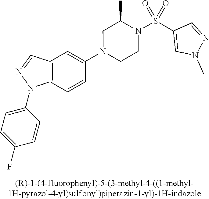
N1(C2=CC3=C(C=C2)N(C2=CC=C(F)C=C2)N=C3)CCN(S(C2=CN(C)N=C2)(=O)=O)C(C)C1
